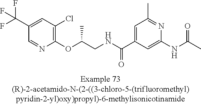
C1=NC(OC(CNC(C2=CC(C)=NC(NC(=O)C)=C2)=O)C)=C(Cl)C=C1C(F)(F)F
